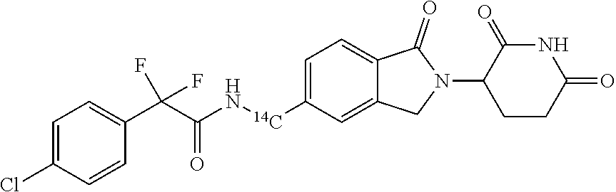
C1=C(Cl)C=CC(C(C(N[14C]C2=CC=C3C(=C2)CN(C2CCC(=O)NC2=O)C3=O)=O)(F)F)=C1
